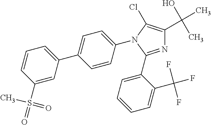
N1=C(C2=CC=CC=C2C(F)(F)F)N(C2=CC=C(C3=CC=CC(S(C)(=O)=O)=C3)C=C2)C(Cl)=C1C(O)(C)C
